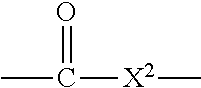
CC(=O)[X2]C
